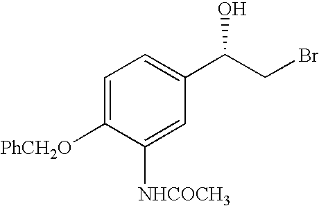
C1=C([PhCH2O])C([NHCOCH3])=CC(C(O)CBr)=C1
